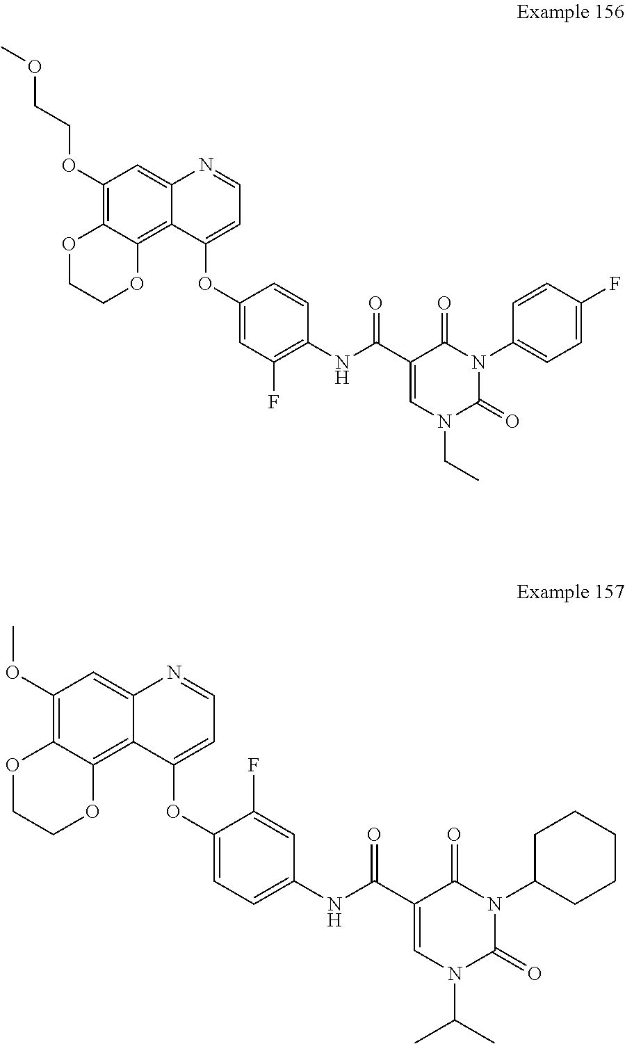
C1(OCCOC)=C2C(=C3C(=C1)N=CC=C3OC1=CC(F)=C(NC(C3=CN(CC)C(=O)N(C4=CC=C(F)C=C4)C3=O)=O)C=C1)OCCO2.C1(OC)=C2C(=C3C(=C1)N=CC=C3OC1=CC=C(NC(C3=CN(C(C)C)C(=O)N(C4CCCCC4)C3=O)=O)C=C1F)OCCO2
